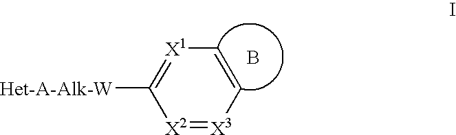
[X2]1=[X3]C=C[X1]=C1[Het-A-Alk-W].B
